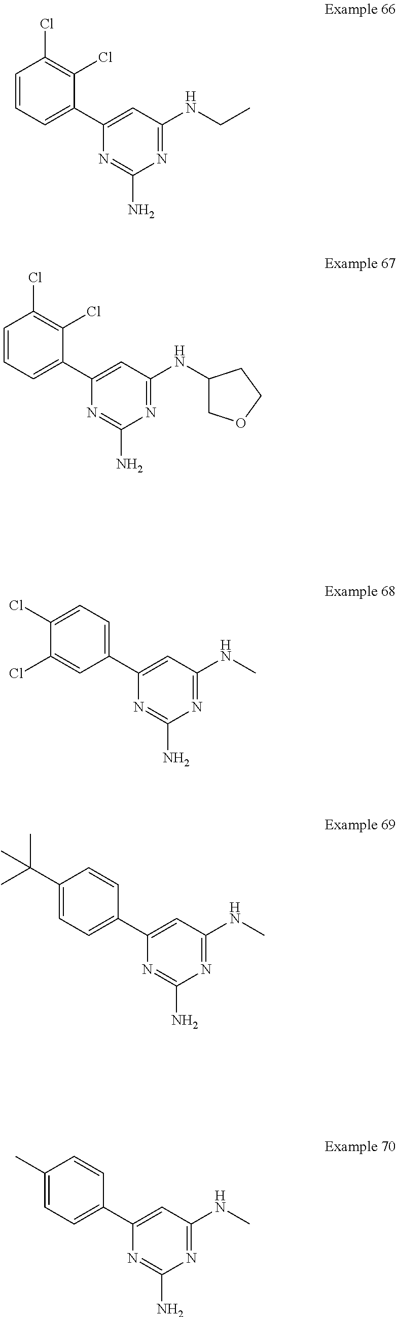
C1=CC(Cl)=C(Cl)C(C2=CC(NCC)=NC(N)=N2)=C1.C1=CC(Cl)=C(Cl)C(C2=CC(NC3COCC3)=NC(N)=N2)=C1.C1(Cl)=CC(C2=CC(NC)=NC(N)=N2)=CC=C1Cl.C1=C(C(C)(C)C)C=CC(C2=CC(NC)=NC(N)=N2)=C1.C1=C(C)C=CC(C2=CC(NC)=NC(N)=N2)=C1
